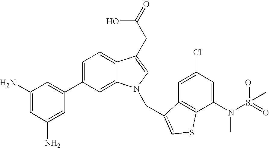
C1=C(C2=CC(N)=CC(N)=C2)C=C2C(=C1)C(CC(=O)O)=CN2CC1=CSC2=C1C=C(Cl)C=C2N(C)S(=O)(=O)C
